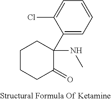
C1=CC=C(Cl)C(C2(NC)C(=O)CCCC2)=C1
